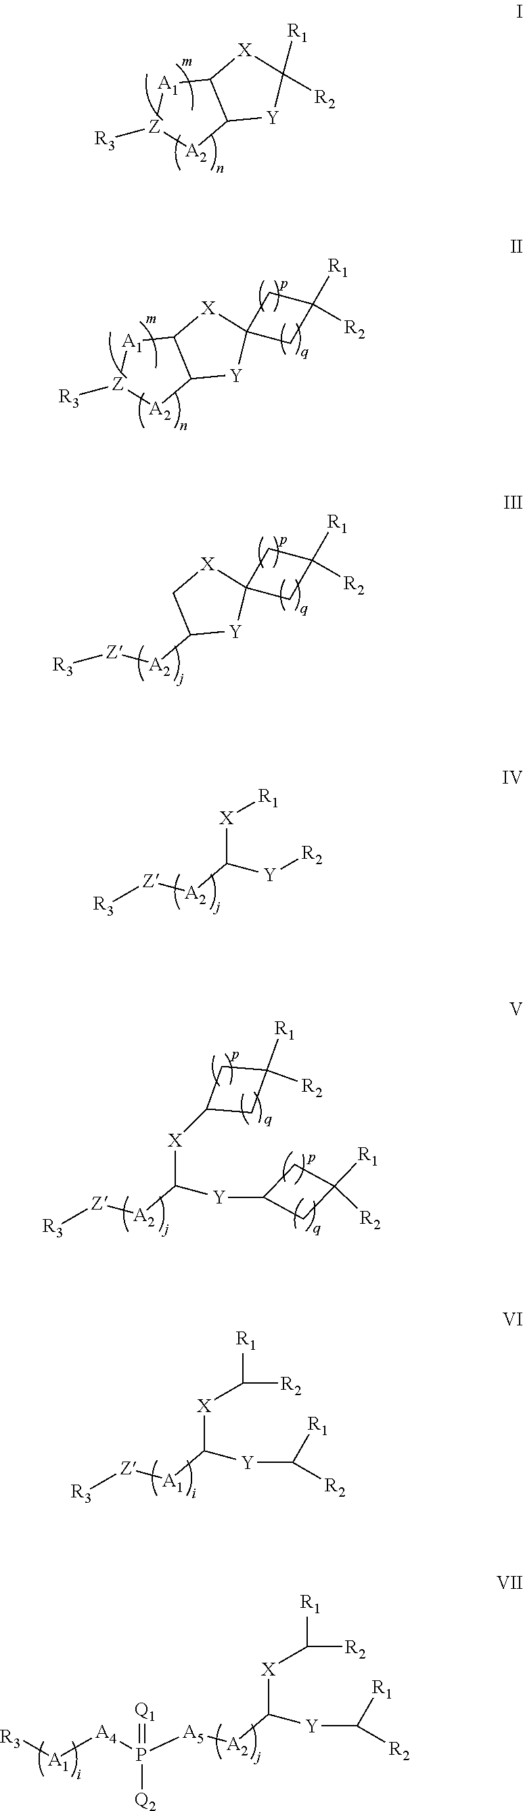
C12[Y]C([R1])([R2])[X]C1[A1][Z]([R3])[A2]2.C12[Y]C3([X]C1[A1][Z]([R3])[A2]2)CC([R1])([R2])C3.C1([A2][Z][R3])[Y]C2([X]C1)CC([R1])([R2])C2.C([A2][Z][R3])([Y][R2])[X][R1].C1([X]C([A2][Z][R3])[Y]C2CC([R1])([R2])C2)CC([R1])([R2])C1.C([A1][Z][R3])([Y]C([R2])[R1])[X]C([R1])[R2].C([A2][A5]P([A4][A1][R3])(=[Q1])[Q2])([Y]C([R2])[R1])[X]C([R1])[R2]
